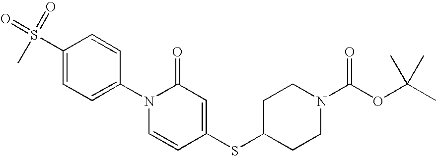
C1(S(=O)(=O)C)=CC=C(N2C=CC(SC3CCN(C(OC(C)(C)C)=O)CC3)=CC2=O)C=C1
